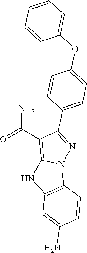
C1(C(N)=O)=C2N(N=C1C1=CC=C(OC3=CC=CC=C3)C=C1)C1=C(N2)C=C(N)C=C1
